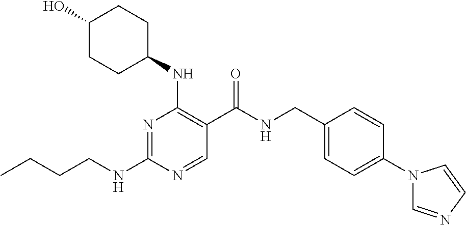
CCCCNC1=NC(NC2CCC(O)CC2)=C(C(NCC2=CC=C(N3C=NC=C3)C=C2)=O)C=N1
